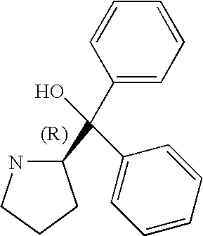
C1(C(C2=CC=CC=C2)(C2=CC=CC=C2)O)NCCC1
